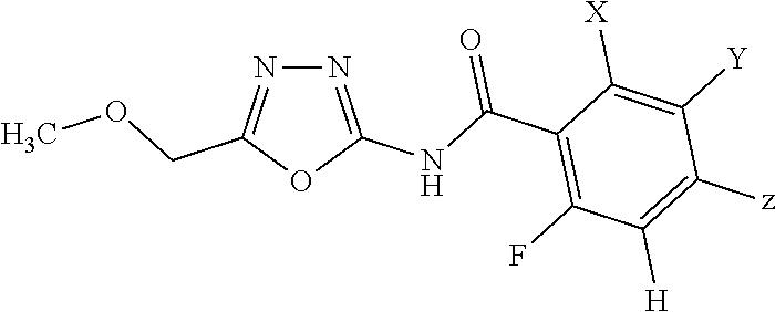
N1=C(NC(C2=C(F)C([H])=C([z])C([Y])=C2[X])=O)OC(COC)=N1
